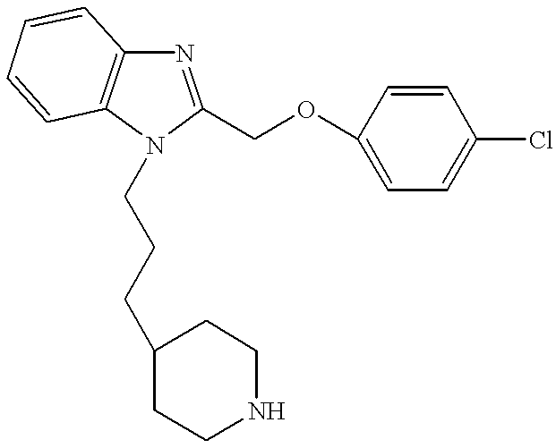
N1=C(COC2=CC=C(Cl)C=C2)N(CCCC2CCNCC2)C2=C1C=CC=C2
